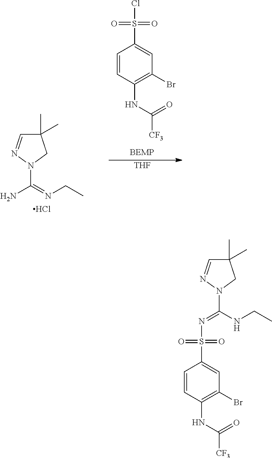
C1=CC(NC([CF3])=O)=C(Br)C=C1S(Cl)(=O)=O.[THF].C1(C)(C)C=NN(C(=NCC)N)C1.Cl.C1(C)(C)C=NN(C(NCC)=NS(C2=CC(Br)=C(NC([CF3])=O)C=C2)(=O)=O)C1
